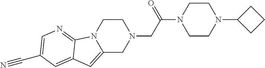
C1CN2C(=CC3=CC(C#N)=CN=C23)CN1CC(N1CCN(C2CCC2)CC1)=O
